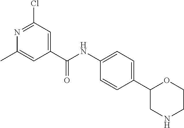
C1(C(NC2=CC=C(C3CNCCO3)C=C2)=O)=CC(Cl)=NC(C)=C1
